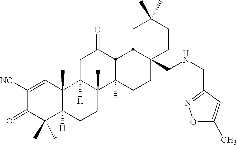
C1C(C)(C)CCC2(CNCC3=NOC(C)=C3)CCC3(C)C4(C)C([H])(CC(=O)C3C12)C1(C)C([H])(CC4)C(C)(C)C(=O)C([NC])=C1
